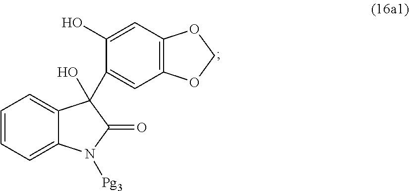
C1=CC=C2C(=C1)C(O)(C1=CC3=C(C=C1O)OCO3)C(=O)N2[Pg3]
